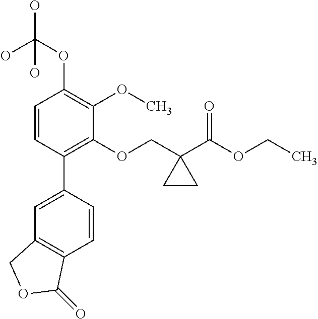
C1=CC(C2=CC3=C(C=C2)C(=O)OC3)=C(OCC2(C(OCC)=O)CC2)C(OC)=C1OC(O)(O)O
